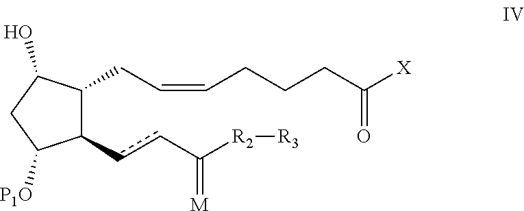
C1(ccC([R2][R3])=[M])C(CC=CCCCC([X])=O)C(O)CC1[P1O]
